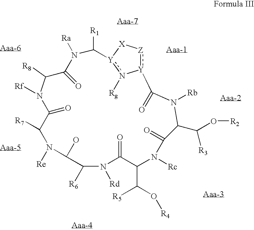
[Rf]N1C([R8])C(=O)N([Ra])C([R1])[Y]2n([Rg])-[Y](:[Z][X]2)C(=O)N([Rb])C(C(O[R2])[R3])C(=O)N([Rc])C(C(O[R4])[R5])C(=O)N([Rd])C([R6])C(O)N([Re])C([R7])C1=O
